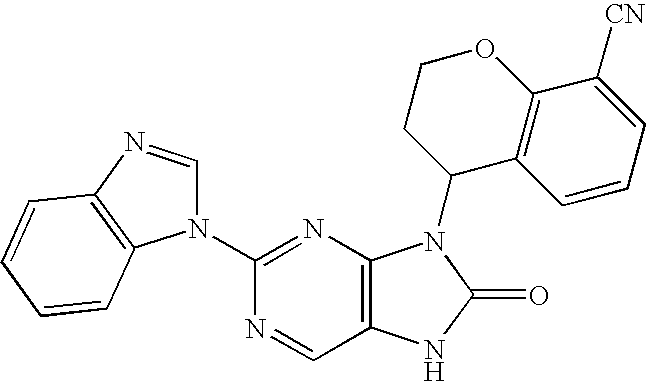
C1(N2C=NC3=C2C=CC=C3)=NC2=C(C=N1)NC(=O)N2C1C2=C(OCC1)C([CN])=CC=C2
